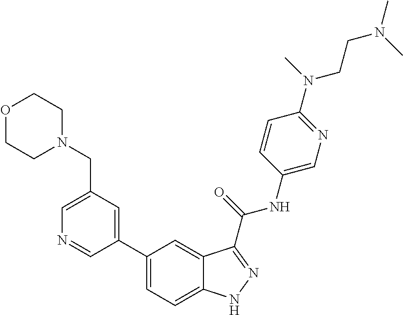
C1(CN2CCOCC2)=CN=CC(C2=CC=C3C(=C2)C(C(NC2=CN=C(N(CCN(C)C)C)C=C2)=O)=NN3)=C1
